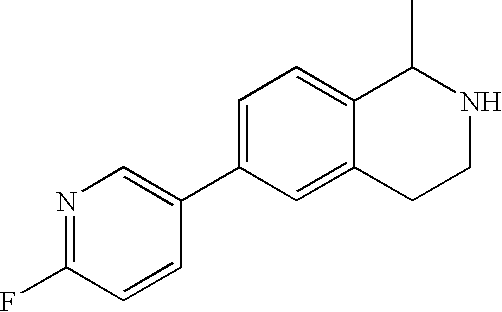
C1=C(C2=CN=C(F)C=C2)C=C2C(=C1)C(C)NCC2
